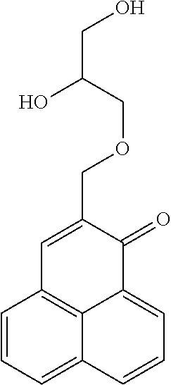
C1=CC=C2C3=C1C=C(COCC(CO)O)C(=O)C3=CC=C2
